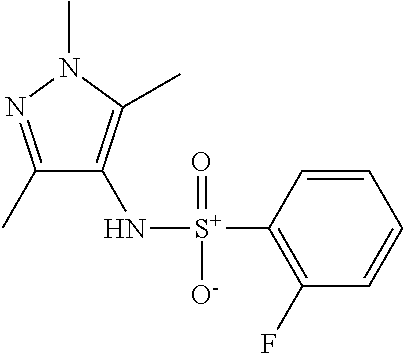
C1(C)=NN(C)C(C)=C1N[S+](C1=C(F)C=CC=C1)(=O)[O-]
